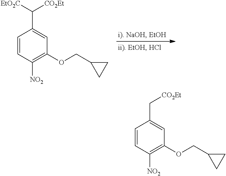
C1=CC([NO2])=C(OCC2CC2)C=C1C([CO2Et])[EtO2C].C1=CC([NO2])=C(OCC2CC2)C=C1C[CO2Et]
